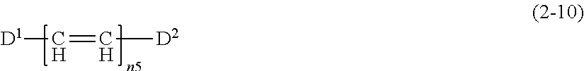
[D1]C=C[D2]
